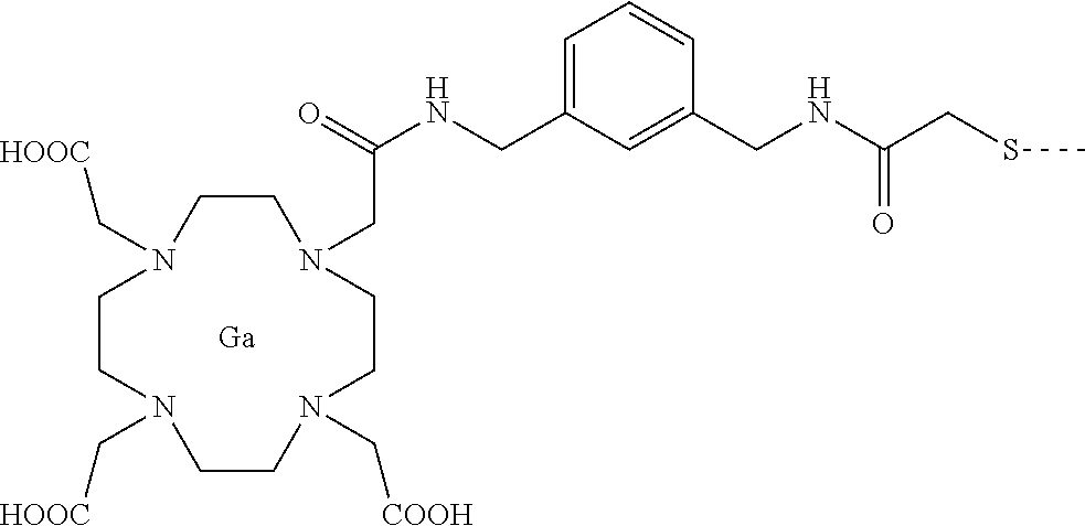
C1CN(CC(NCC2=CC=CC(CNC(CSC)=O)=C2)=O)CCN(C[COOH])CCN(C[HOOC])CCN1C[HOOC].[Ga]
